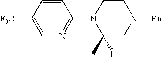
C1=CC(N2C(C)([H])CN([Bn])CC2)=NC=C1[F3C]
